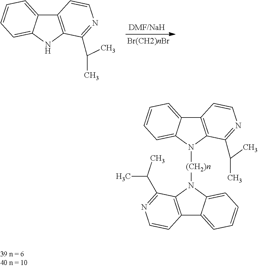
C12=C(NC3=CC=CC=C13)C(C(C)C)=NC=C2.C12=C(N([(CH2)n]N3C4=CC=CC=C4C4=C3C(C(C)C)=NC=C4)C3=CC=CC=C13)C(C(C)C)=NC=C2
